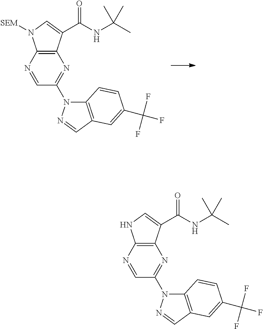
C12=C(C(C(NC(C)(C)C)=O)=CN1[SEM])N=C(N1C3=C(C=N1)C=C(C(F)(F)F)C=C3)C=N2.C12=C(C(C(NC(C)(C)C)=O)=CN1)N=C(N1C3=C(C=N1)C=C(C(F)(F)F)C=C3)C=N2
